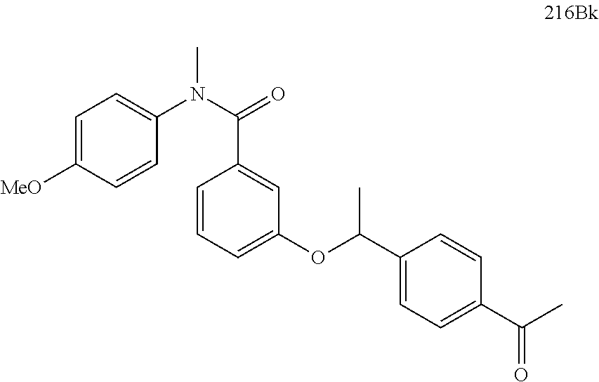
C1=C([MeO])C=CC(N(C(=O)C2=CC(OC(C3=CC=C(C(C)=O)C=C3)C)=CC=C2)C)=C1
